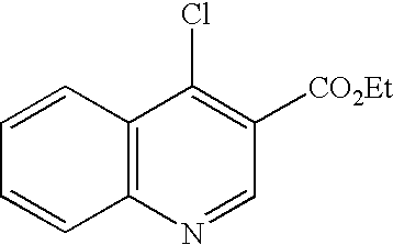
C12=C(C=CC=C1)C(Cl)=C([CO2Et])C=N2
